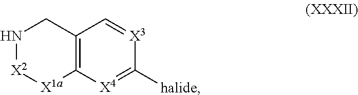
[X1a]1C2=C(CN[X2]1)C=[X3]C([halide])=[X4]2
